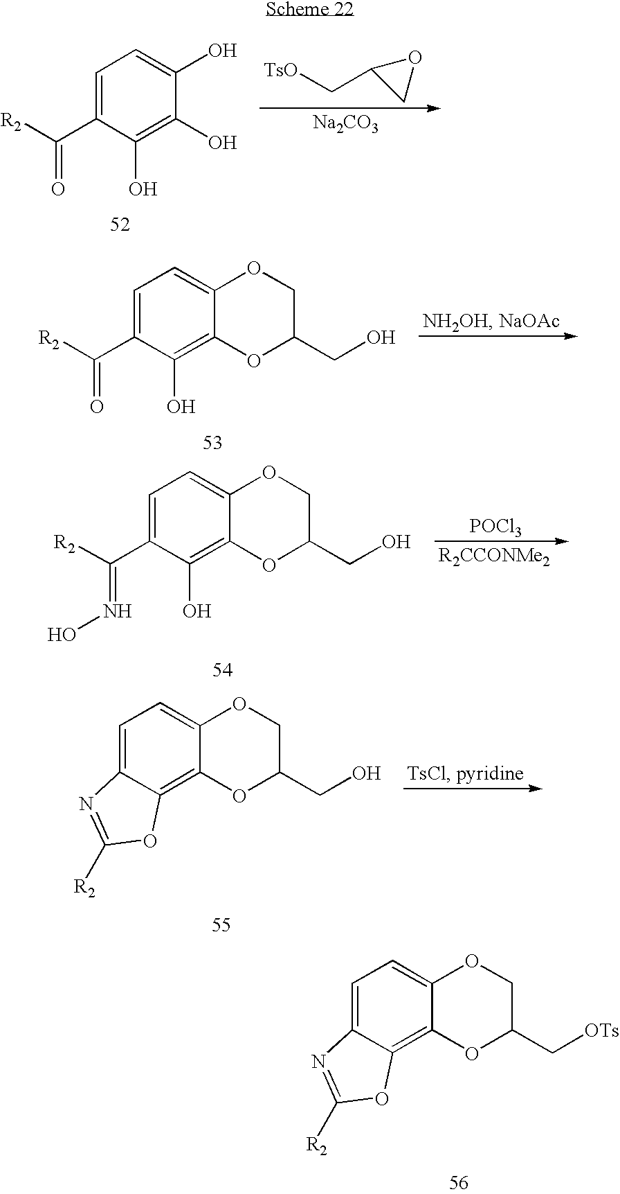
C1=C(C([R2])=O)C(O)=C(O)C(O)=C1.[TsO]CC1CO1.[Na2CO3].C1=C(C([R2])=O)C(O)=C2C(=C1)OCC(CO)O2.C1=C(C([R2])=NO)C(O)=C2C(=C1)OCC(CO)O2.[POCl3].C1=C2C(=C3C(=C1)OCC(CO)O3)OC([R2])=N2.C1=C2C(=C3C(=C1)OCC(C[OTs])O3)OC([R2])=N2
